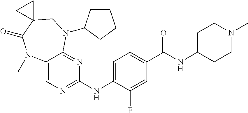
C1(NC2=NC=C3C(=N2)N(C2CCCC2)CC2(C(=O)N3C)CC2)=CC=C(C(NC2CCN(C)CC2)=O)C=C1F
